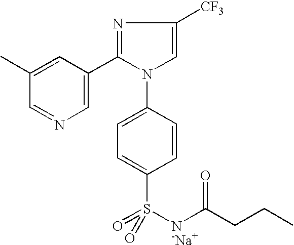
C1(C)=CC(C2=NC([CF3])=CN2C2=CC=C(S([N-Na+]C(CCC)=O)(=O)=O)C=C2)=CN=C1
